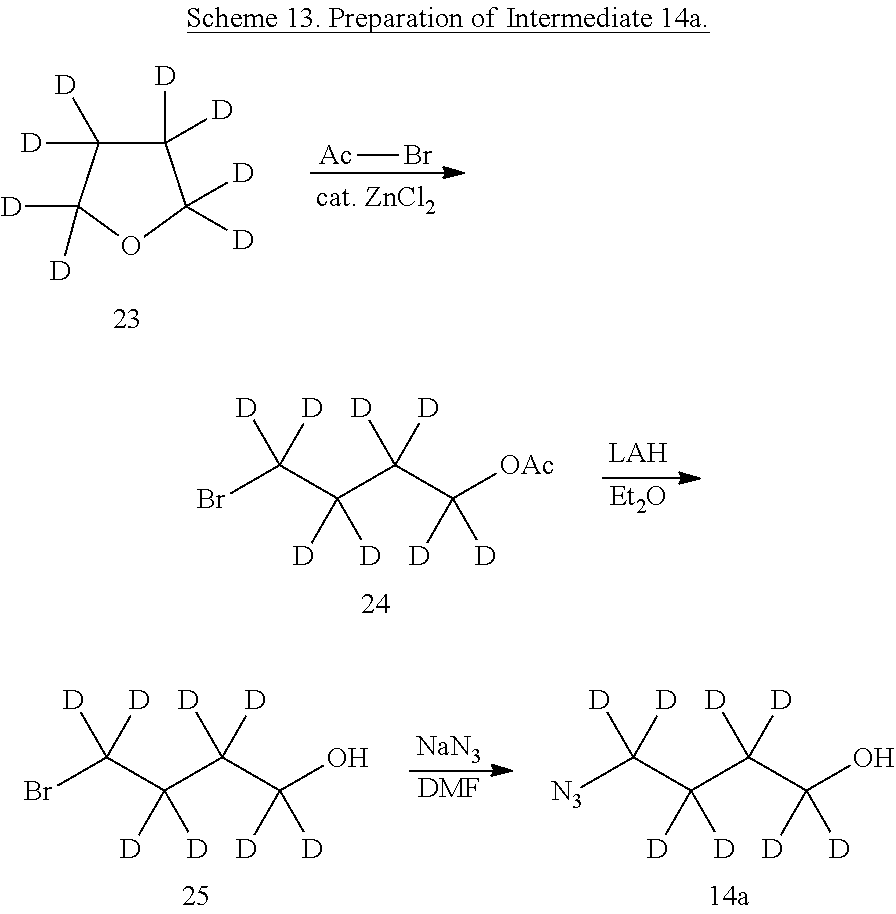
C1([D])([D])C([D])([D])C([D])([D])OC1([D])[D].[Ac]Br.BrC(C(C(C([OAc])([D])[D])([D])[D])([D])[D])([D])[D].[Et2O].[DMF].[NaN3].BrC(C(C(C(O)([D])[D])([D])[D])([D])[D])([D])[D].[N3]C(C(C(C(O)([D])[D])([D])[D])([D])[D])([D])[D]
